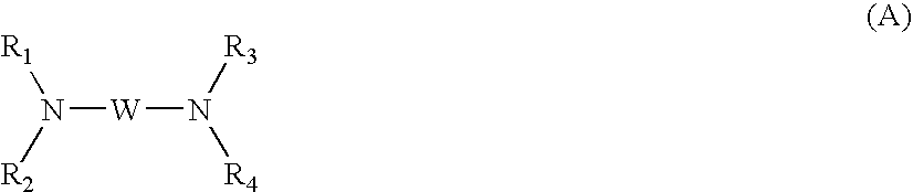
N([W]N([R3])[R4])([R1])[R2]
